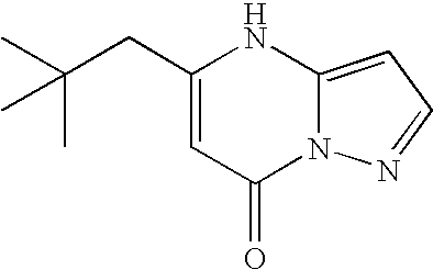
C(C1=CC(=O)N2C(=CC=N2)N1)C(C)(C)C
